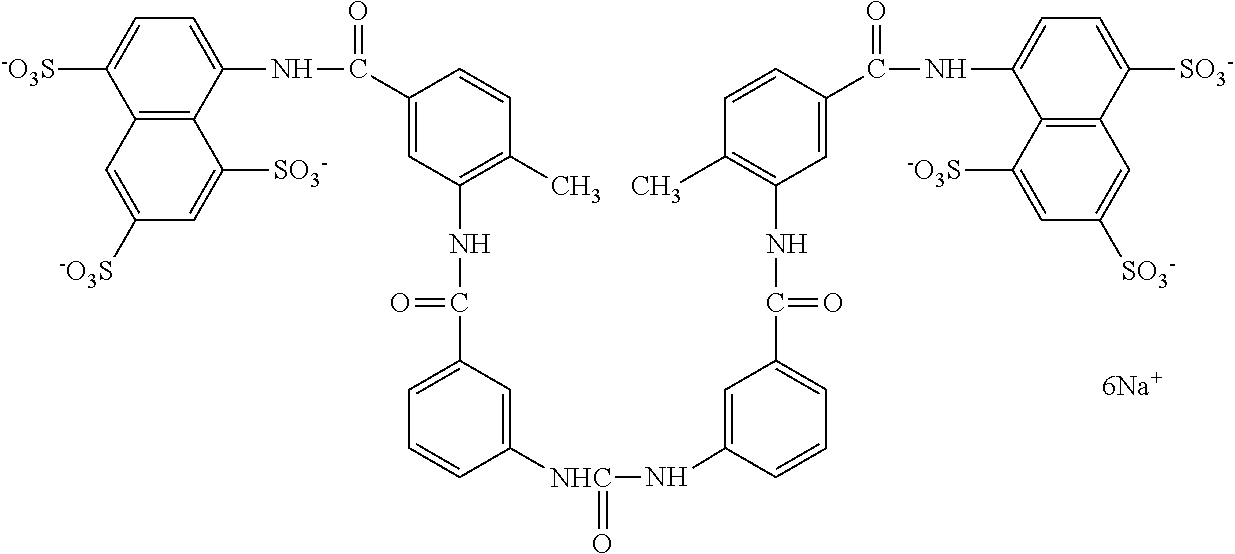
C12=C(C=C([-O3S])C=C1[SO3-])C([-O3S])=CC=C2NC(=O)C1=CC(NC(C2=CC=CC([NHC](NC3=CC(C(NC4=C(C)C=CC(C(NC5=CC=C([SO3-])C6=C5C([-O3S])=CC([SO3-])=C6)=O)=C4)=O)=CC=C3)=O)=C2)=O)=C(C)C=C1
